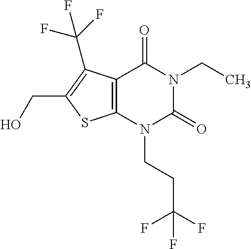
C12=C(N(CCC(F)(F)F)C(=O)N(CC)C1=O)SC(CO)=C2C(F)(F)F
